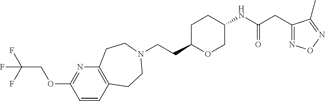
C(CC1OCC(NC(CC2=NON=C2C)=O)CC1)N1CCC2=C(N=C(OCC(F)(F)F)C=C2)CC1
